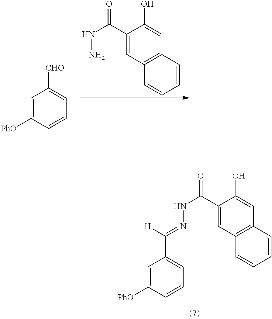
C1(C(NN)=O)=CC2=C(C=C1O)C=CC=C2.C1=CC([PhO])=CC([CHO])=C1.C1=CC([PhO])=CC(C([H])=NNC(C2=CC3=C(C=C2O)C=CC=C3)=O)=C1
